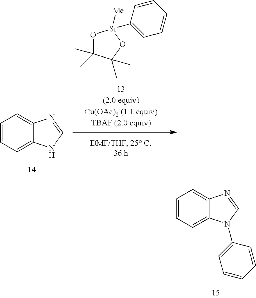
O1C(C)(C)C(C)(C)O[Si]1([Me])C1=CC=CC=C1.C1=CC=C2C(=C1)N=CN2.C1=CC=C2C(=C1)N=CN2C1=CC=CC=C1
